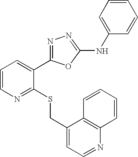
C1(CSC2=NC=CC=C2C2=NN=C(NC3=CC=CC=C3)O2)=CC=NC2=C1C=CC=C2
